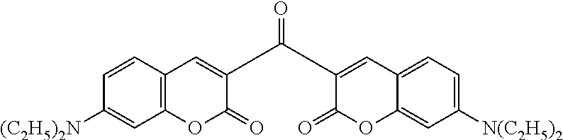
C12=C(C=CC([(C2H5)2N])=C1)C=C(C(C1=CC3=CC=C([N(C2H5)2])C=C3OC1=O)=O)C(=O)O2
